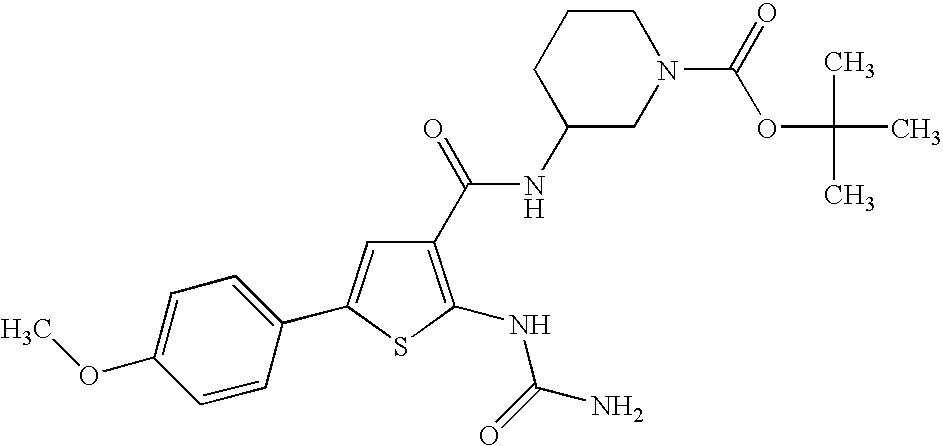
C1(C(=O)NC2CN(C(=O)OC(C)(C)C)CCC2)=C(NC(N)=O)SC(C2=CC=C(OC)C=C2)=C1
